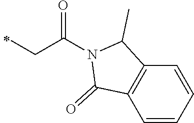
C1=CC=CC2=C1C(=O)N(C(=O)CC)C2C
